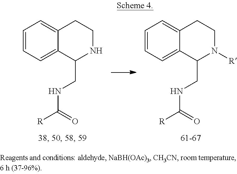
C1=CC=C2C(=C1)CCNC2CNC([R])=O.C1=CC=C2C(=C1)CCN([R])C2CNC([R])=O
